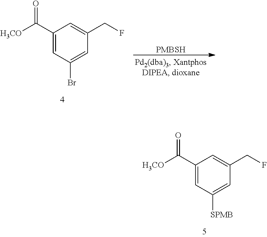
C1=C(Br)C=C(C(=O)[H3CO])C=C1CF.[PMBSH].C1=C([SPMB])C=C(C(=O)[H3CO])C=C1CF
